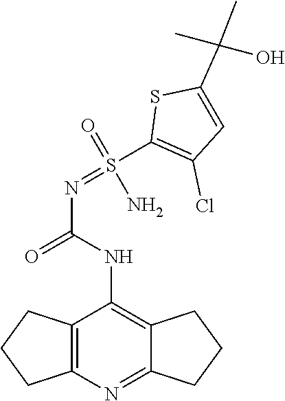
NS(=NC(=O)NC1=C2CCCC2=NC2=C1CCC2)(C1=C(Cl)C=C(C(C)(C)O)S1)=O
